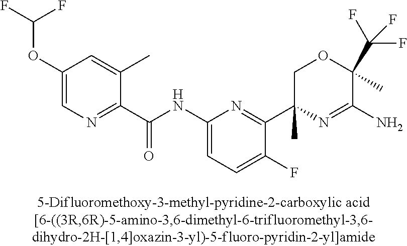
C1(C(NC2=CC=C(F)C(C3(C)N=C(N)C(C)(C(F)(F)F)OC3)=N2)=O)=NC=C(OC(F)F)C=C1C
